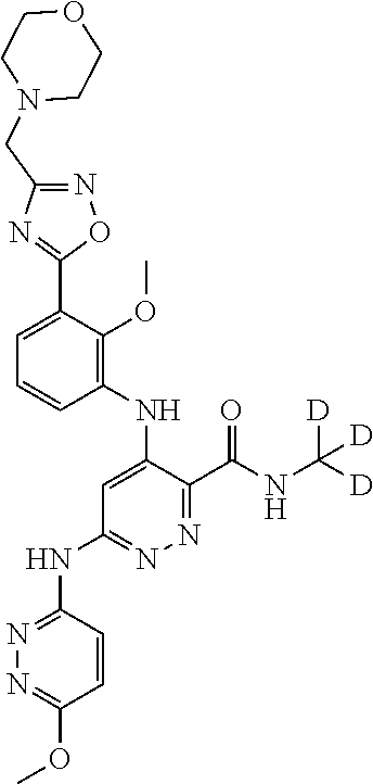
C1=C(C2=NC(CN3CCOCC3)=NO2)C(OC)=C(NC2=CC(NC3=NN=C(OC)C=C3)=NN=C2C(NC([D])([D])[D])=O)C=C1
